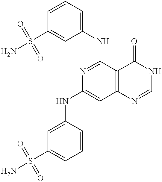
C1=C(NC2=CC3=C(C(NC4=CC=CC(S(N)(=O)=O)=C4)=N2)C(=O)NC=N3)C=CC=C1S(N)(=O)=O
